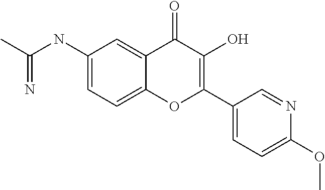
C(NC1=CC=C2C(=C1)C(=O)C(O)=C(C1=CC=C(OC)N=C1)O2)(C)=N
